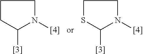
C1CC([[3]])N([[4]])C1.C1SC([[3]])N([[4]])C1
